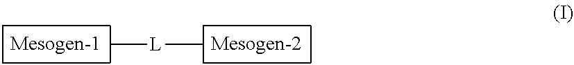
C[L]C
